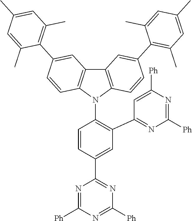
C1=C(C2=NC([Ph])=NC([Ph])=N2)C=CC(N2C3=C(C4=C2C=CC(C2=C(C)C=C(C)C=C2C)=C4)C=C(C2=C(C)C=C(C)C=C2C)C=C3)=C1C1=NC([Ph])=NC([Ph])=C1
